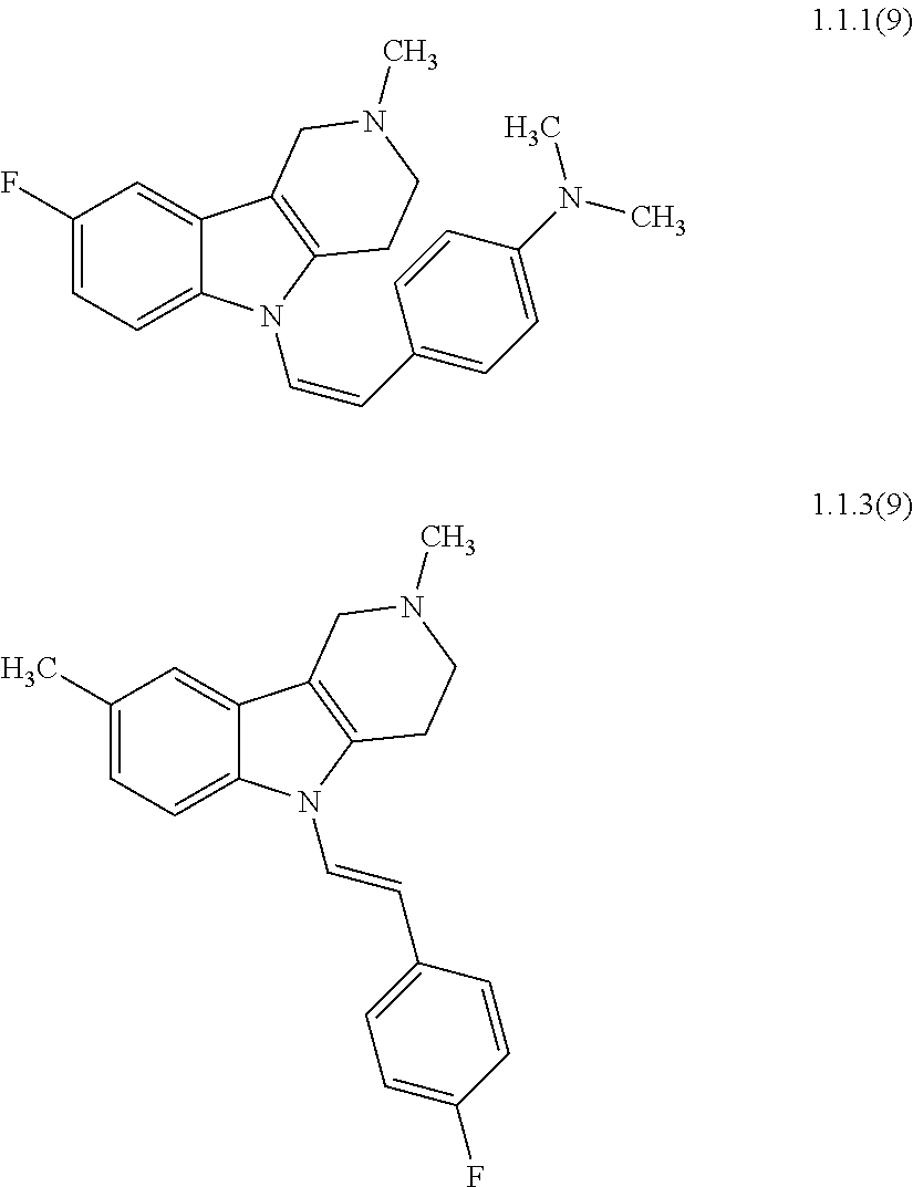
C1(C)=CC=C2C(=C1)C1=C(N2C=CC2=CC=C(F)C=C2)CCN(C)C1.C1(F)=CC=C2C(=C1)C1=C(N2C=CC2=CC=C(N(C)C)C=C2)CCN(C)C1
